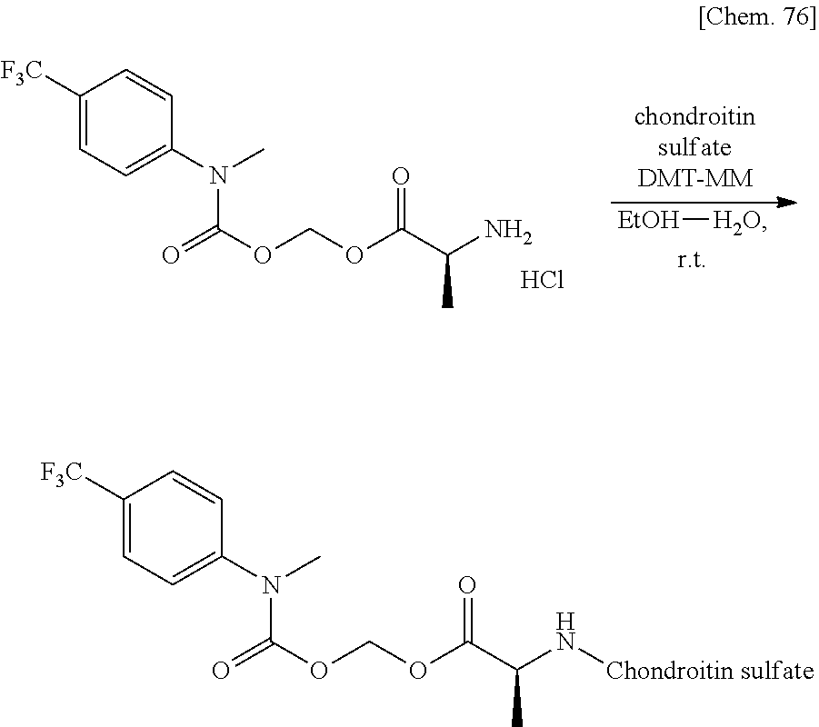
C1([F3C])=CC=C(N(C)C(=O)OCOC(C(N[Chondroitin sulfate])C)=O)C=C1.[EtOH][H2O].C1([F3C])=CC=C(N(C)C(=O)OCOC(C(N)C)=O)C=C1.Cl
